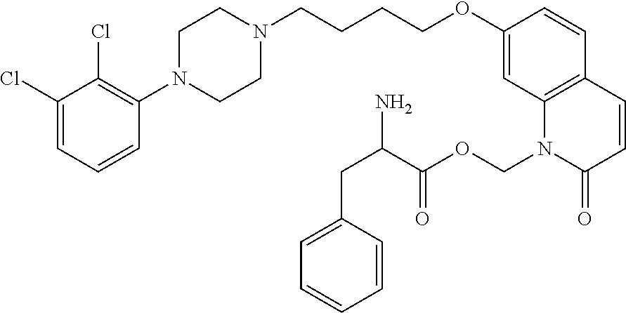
C1(Cl)=CC=CC(N2CCN(CCCCOC3=CC4=C(C=C3)C=CC(=O)N4COC(=O)C(CC3=CC=CC=C3)N)CC2)=C1Cl
